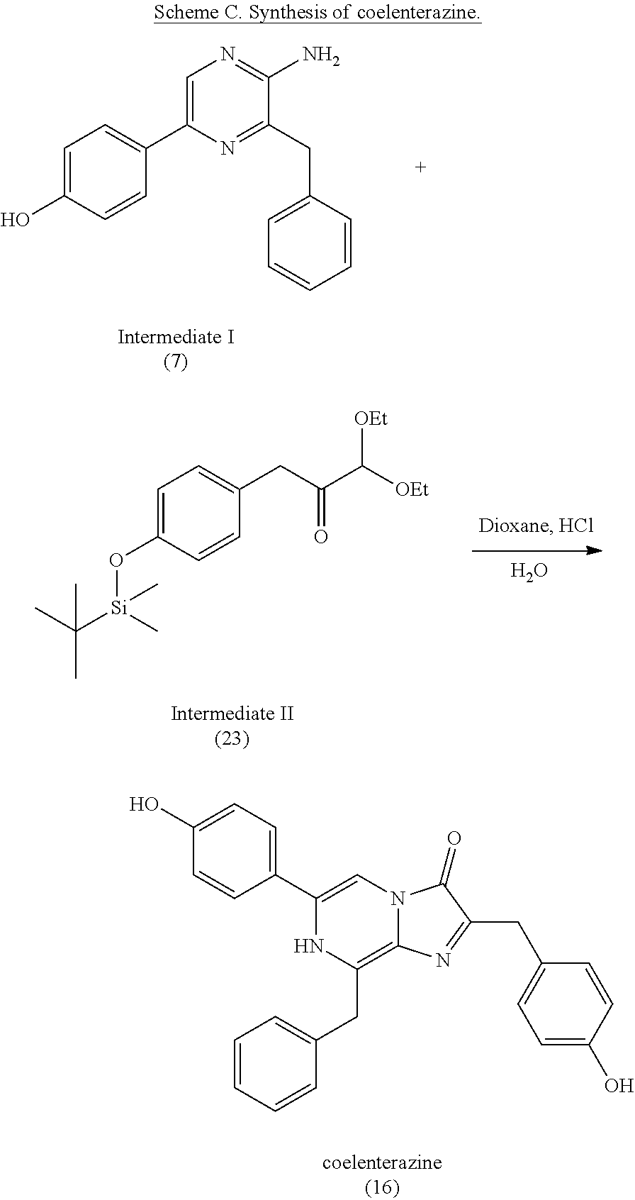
C1=C(O[Si](C(C)(C)C)(C)C)C=CC(CC(C([OEt])[OEt])=O)=C1.O.C1(C2=CN3C(=C(CC4=CC=CC=C4)N2)N=C(CC2=CC=C(O)C=C2)C3=O)=CC=C(O)C=C1.C1=C(C2=CC=C(O)C=C2)N=C(CC2=CC=CC=C2)C(N)=N1
